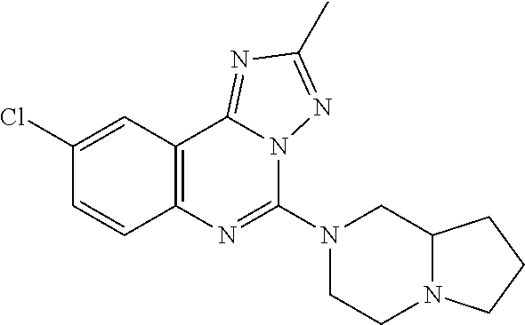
C1(Cl)=CC2=C(N=C(N3CCN4C(C3)CCC4)N3C2=NC(C)=N3)C=C1
